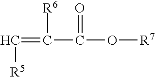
C(=C(C(O[R7])=O)[R6])[R5]
